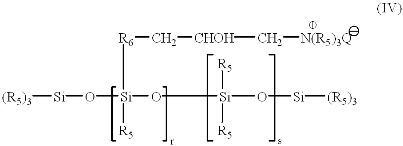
[(R5)3][Si]O[Si]([R5])([R6]C[CHOH]C[N(R5)3Q])O[Si](O[Si][(R5)3])([R5])[R5]
